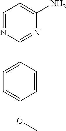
C1=NC(C2=CC=C(OC)C=C2)=NC(N)=C1
